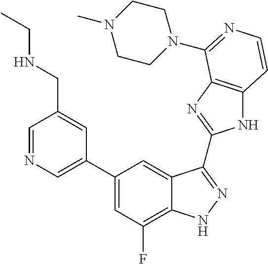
C1=C(C2=CC(F)=C3C(=C2)C(C2=NC4=C(N2)C=CN=C4N2CCN(C)CC2)=NN3)C=C(CNCC)C=N1
